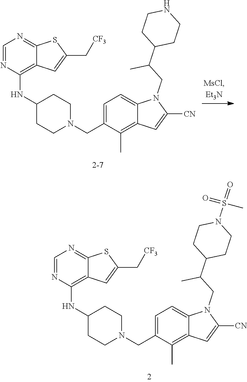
C1=C(CN2CCC(NC3=C4C(=NC=N3)SC(C[CF3])=C4)CC2)C(C)=C2C(=C1)N(CC(C1CCNCC1)C)C([CN])=C2.C1=C(CN2CCC(NC3=C4C(=NC=N3)SC(C[CF3])=C4)CC2)C(C)=C2C(=C1)N(CC(C1CCN(S(=O)(C)=O)CC1)C)C([CN])=C2
